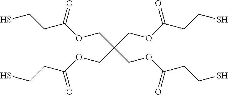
C(C(COC(CCS)=O)(COC(CCS)=O)COC(CCS)=O)OC(CCS)=O
